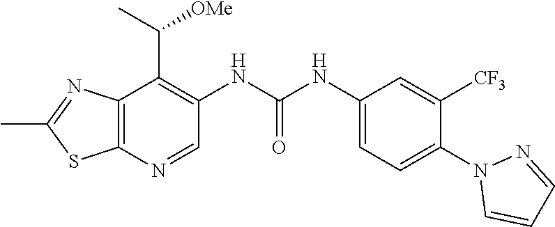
N1(C2=CC=C(NC(NC3=C(C(C)[OMe])C4=C(SC(C)=N4)N=C3)=O)C=C2[CF3])C=CC=N1
